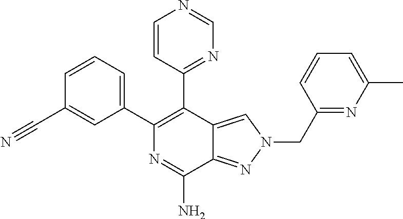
C1(C2=C(C3=CC=CC(C#N)=C3)N=C(N)C3=NN(CC4=NC(C)=CC=C4)C=C23)=NC=NC=C1
